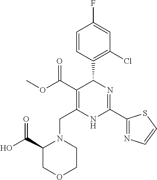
C1=CC(C2C(C(=O)OC)=C(CN3C(C(O)=O)COCC3)NC(C3=NC=CS3)=N2)=C(Cl)C=C1F
